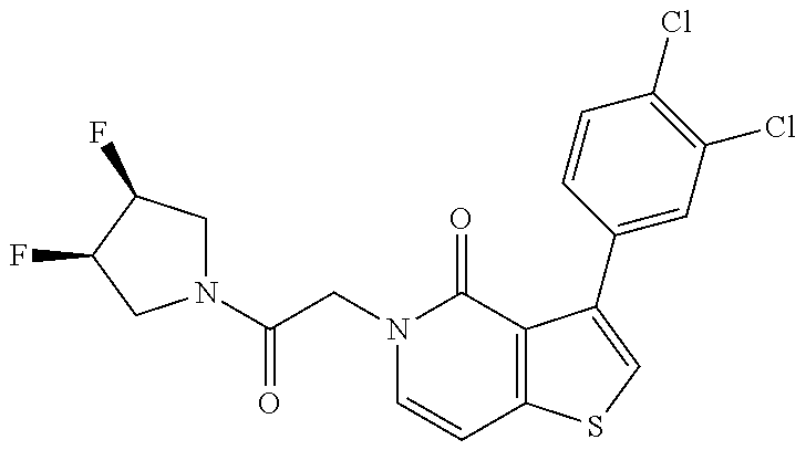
N1(C(CN2C=CC3=C(C2=O)C(C2=CC(Cl)=C(Cl)C=C2)=CS3)=O)CC(F)C(F)C1
